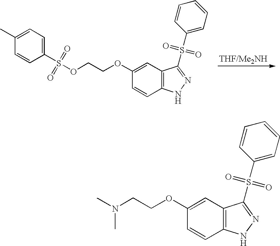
C1(C)=CC=C(S(=O)(=O)OCCOC2=CC3=C(C=C2)NN=C3S(=O)(=O)C2=CC=CC=C2)C=C1.C1=CC2=C(C=C1OCCN(C)C)C(S(=O)(=O)C1=CC=CC=C1)=NN2
